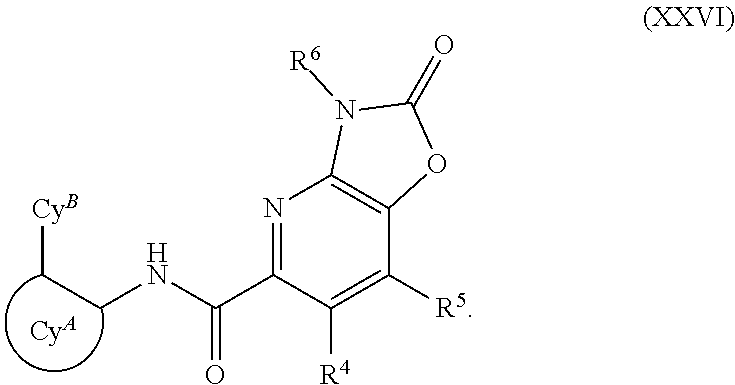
N1=C(C(NCC[CyB])=O)C([R4])=C([R5])C2=C1N([R6])C(=O)O2.[CyA]
